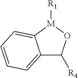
C12=CC=CC=C1[M]([R1])OC2[R4]
